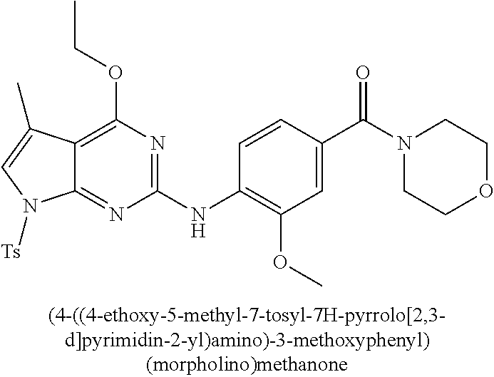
C12=NC(NC3=C(OC)C=C(C(N4CCOCC4)=O)C=C3)=NC(OCC)=C1C(C)=CN2[Ts]
